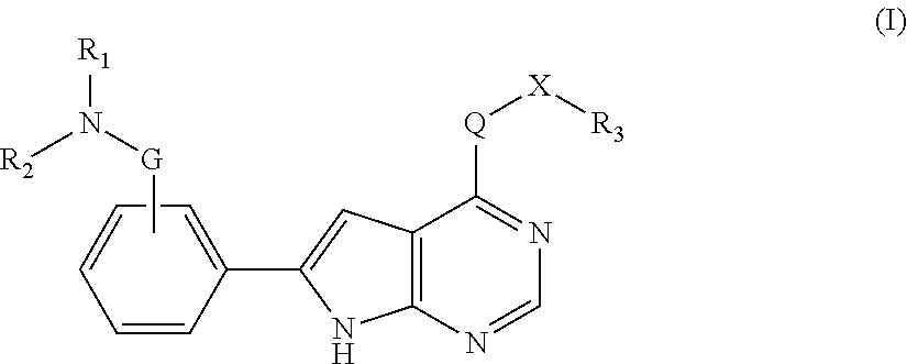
C12=C(N=CN=C1[Q][X][R3])NC(C1=CC=CC=C1)=C2.C[G]N([R1])[R2]
